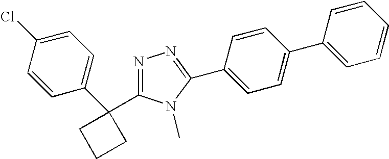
N1=C(C2(C3=CC=C(Cl)C=C3)CCC2)N(C)C(C2=CC=C(C3=CC=CC=C3)C=C2)=N1
